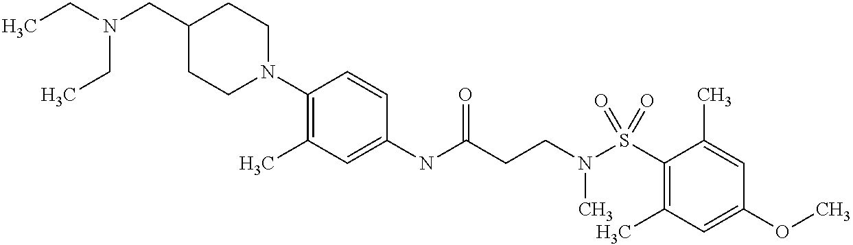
C1(NC(CCN(C)S(=O)(C2=C(C)C=C(OC)C=C2C)=O)=O)=CC(C)=C(N2CCC(CN(CC)CC)CC2)C=C1
